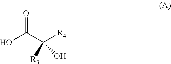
OC(=O)C(O)([R4])[R3]
